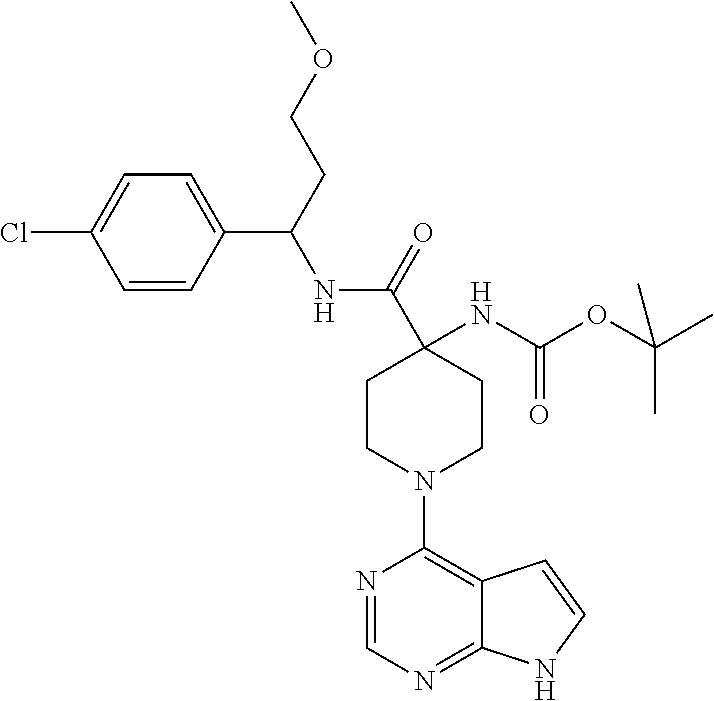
C1CN(C2=C3C(=NC=N2)NC=C3)CCC1(NC(=O)OC(C)(C)C)C(NC(C1=CC=C(Cl)C=C1)CCOC)=O
